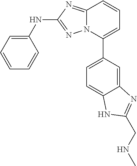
C1=CC=C(C2=CC=C3C(=C2)N=C(CNC)N3)N2C1=NC(NC1=CC=CC=C1)=N2
